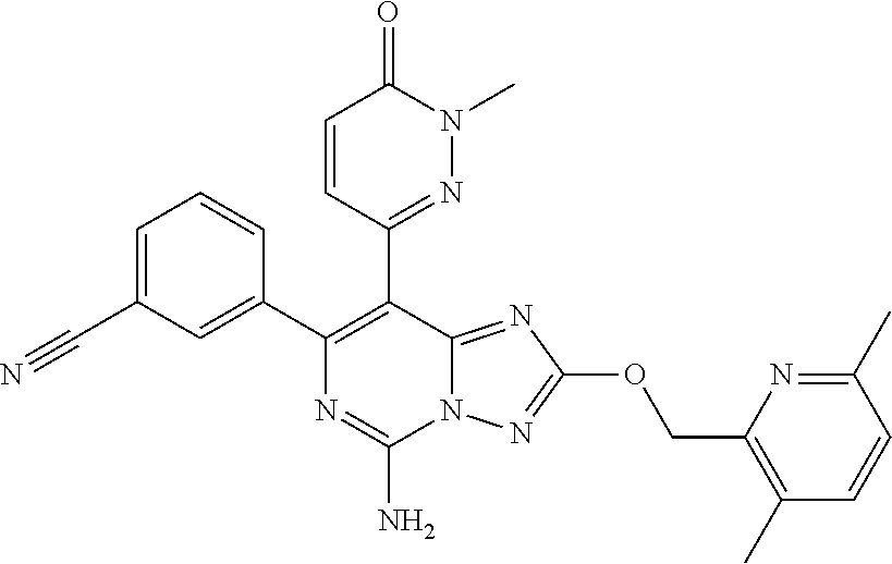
C1=CC(C2=C(C3=CC(C#N)=CC=C3)N=C(N)N3C2=NC(OCC2=C(C)C=CC(C)=N2)=N3)=NN(C)C1=O
